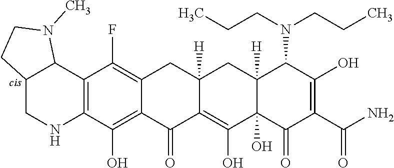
C12=C(C3C(CN1)CCN3C)C(F)=C1CC3([H])CC4([H])C(N(CCC)CCC)C(O)=C(C(=O)N)C(=O)C4(O)C(O)=C3C(=O)C1=C2O
